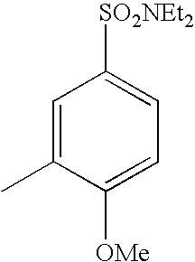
C1=C(C)C([OMe])=CC=C1[SO2NEt2]
